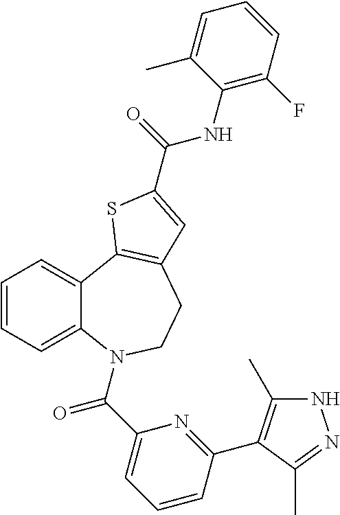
C1=CC=C2C(=C1)C1=C(CCN2C(C2=CC=CC(C3=C(C)NN=C3C)=N2)=O)C=C(C(=O)NC2=C(F)C=CC=C2C)S1
